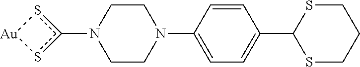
C1CN(C2=CC=C(C3SCCCS3)C=C2)CCN1c1s[Au]s1
